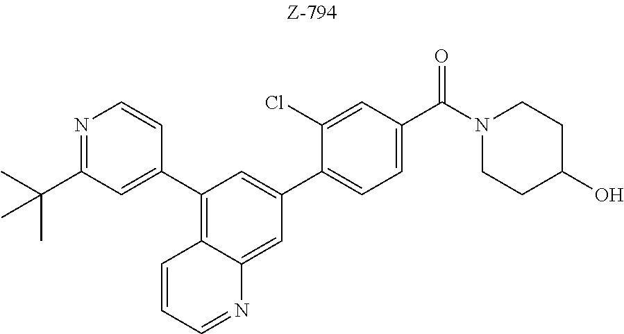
C1(C2=C3C(=CC(C4=CC=C(C(N5CCC(O)CC5)=O)C=C4Cl)=C2)N=CC=C3)=CC(C(C)(C)C)=NC=C1
